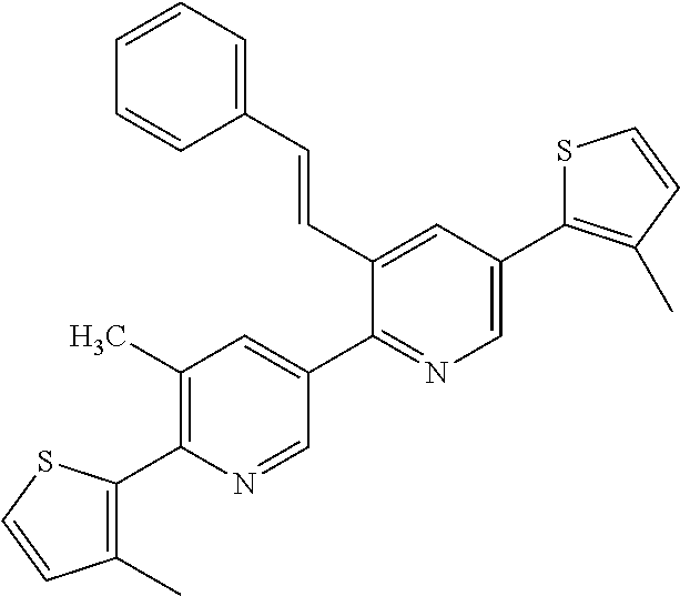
C1(C)=C(C2=C(C)C=C(C3=NC=C(C4=C(C)C=CS4)C=C3C=CC3=CC=CC=C3)C=N2)SC=C1
